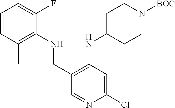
C1(Cl)=CC(NC2CCN([BOC])CC2)=C(CNC2=C(C)C=CC=C2F)C=N1
